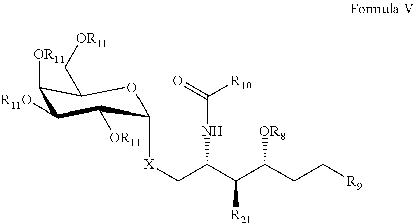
C1([OR11])C([R11O])C([OR11])C([X]CC(C(C(CC[R9])[OR8])[R21])NC([R10])=O)OC1C[OR11]
